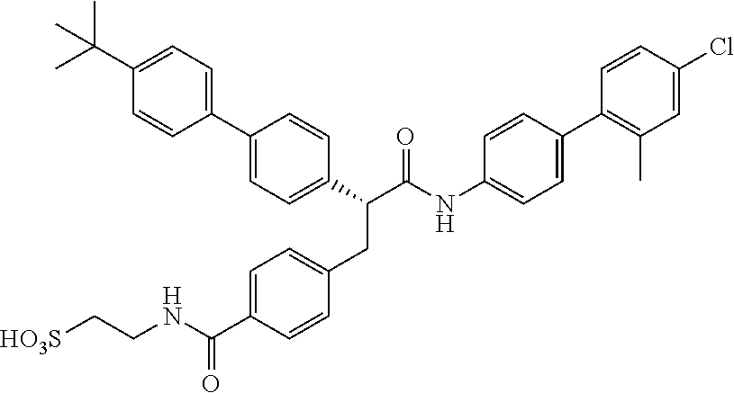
C1(C(C(NC2=CC=C(C3=C(C)C=C(Cl)C=C3)C=C2)=O)CC2=CC=C(C(NCC[HO3S])=O)C=C2)=CC=C(C2=CC=C(C(C)(C)C)C=C2)C=C1
